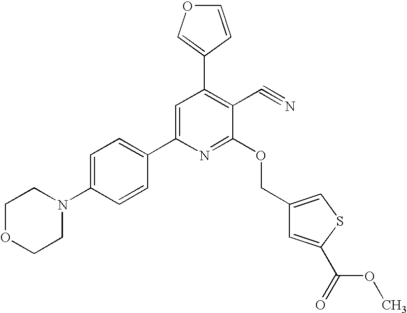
C1=C(N2CCOCC2)C=CC(C2=CC(C3=COC=C3)=C(C#N)C(OCC3=CSC(C(=O)OC)=C3)=N2)=C1
